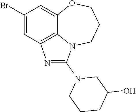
C1(Br)=CC2=C3C(=C1)OCCCN3C(N1CCCC(O)C1)=N2
